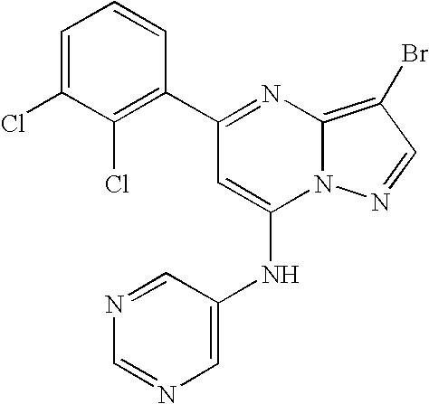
C1(C2=NC3=C(Br)C=NN3C(NC3=CN=CN=C3)=C2)=C(Cl)C(Cl)=CC=C1
